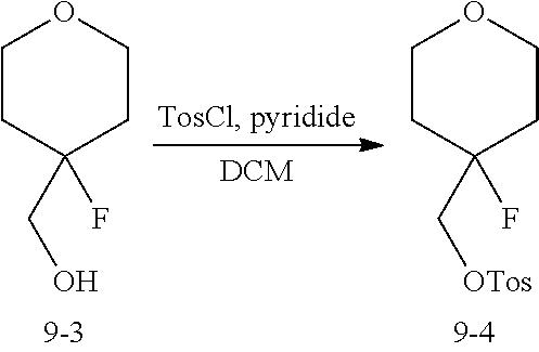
C1CC(F)(CO)CCO1.C1CC(F)(C[OTos])CCO1
